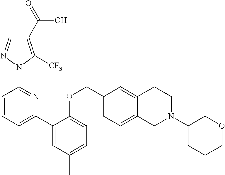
C1(C(=O)O)=C([CF3])N(C2=NC(C3=CC(C)=CC=C3OCC3=CC=C4C(=C3)CCN(C3CCCOC3)C4)=CC=C2)N=C1
